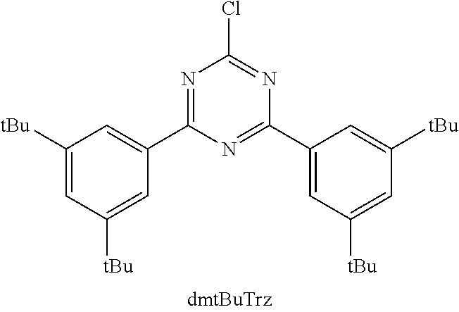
N1=C(C2=CC([tBu])=CC([tBu])=C2)N=C(C2=CC([tBu])=CC([tBu])=C2)N=C1Cl
